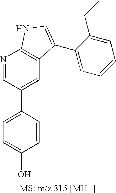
C1=C(C2=CC3=C(N=C2)NC=C3C2=CC=CC=C2CC)C=CC(O)=C1
